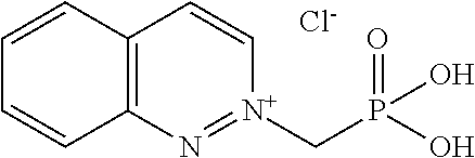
C12=C(C=CC=C1)C=C[N+](CP(O)(=O)O)=N2.[Cl-]
